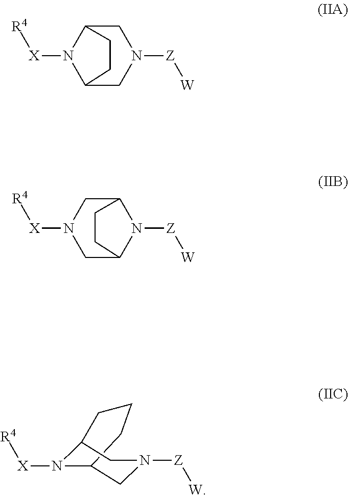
N1([X][R4])C2CN([Z][W])CC1CC2.N1([X][R4])CC2N([Z][W])C(C1)CC2.C12CCCC(N1[X][R4])CN([Z][W])C2
